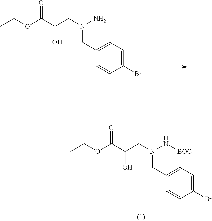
C1(CN(CC(C(OCC)=O)O)N)=CC=C(Br)C=C1.C1(CN(CC(C(OCC)=O)O)N[BOC])=CC=C(Br)C=C1
